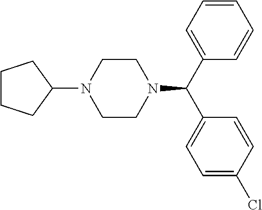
N1(C(C2=CC=CC=C2)C2=CC=C(Cl)C=C2)CCN(C2CCCC2)CC1
